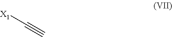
C(#C)[X1]
